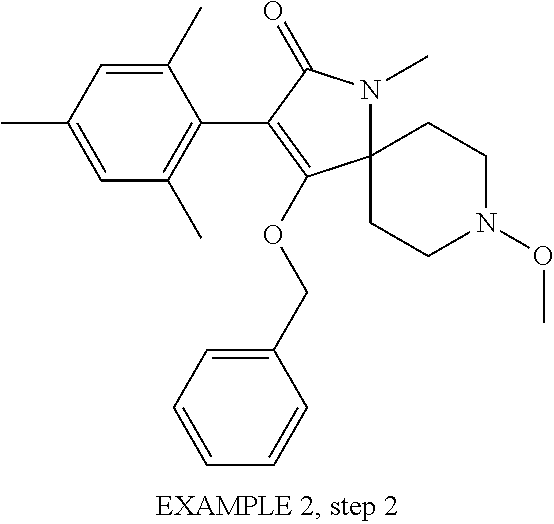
C12(CCN(OC)CC1)N(C)C(=O)C(C1=C(C)C=C(C)C=C1C)=C2OCC1=CC=CC=C1
